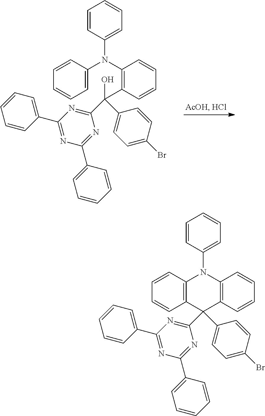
C1=CC(N(C2=C(C(C3=NC(C4=CC=CC=C4)=NC(C4=CC=CC=C4)=N3)(O)C3=CC=C(Br)C=C3)C=CC=C2)C2=CC=CC=C2)=CC=C1.C1=CC(N2C3=C(C=CC=C3)C(C3=NC(C4=CC=CC=C4)=NC(C4=CC=CC=C4)=N3)(C3=CC=C(Br)C=C3)C3=C2C=CC=C3)=CC=C1
